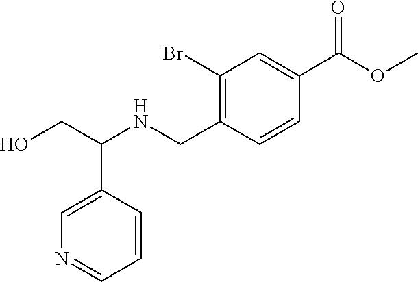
O(C)C(C1=CC(Br)=C(CNC(C2=CN=CC=C2)CO)C=C1)=O
